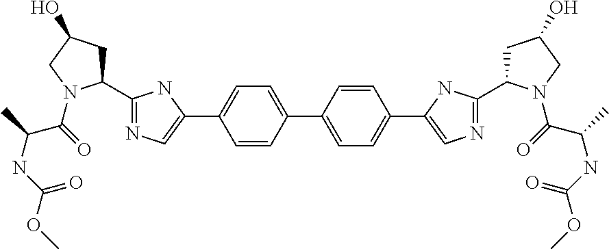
C1(C2=NC=C(C3=CC=C(C4=CC=C(C5=CN=C(C6CC(O)CN6C(=O)C(C)NC(OC)=O)N5)C=C4)C=C3)N2)CC(O)CN1C(=O)C(C)NC(OC)=O
